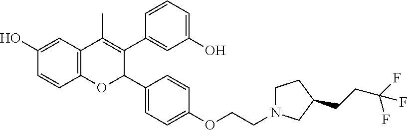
C12=C(C=C(O)C=C1)C(C)=C(C1=CC(O)=CC=C1)C(C1=CC=C(OCCN3CCC(CCC(F)(F)F)C3)C=C1)O2
